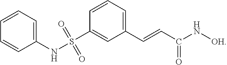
N(S(C1=CC(C=CC(N[OH])=O)=CC=C1)(=O)=O)C1=CC=CC=C1
